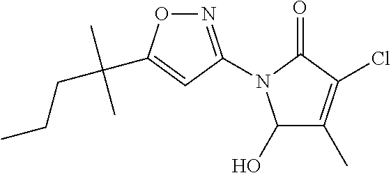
N1=C(N2C(O)C(C)=C(Cl)C2=O)C=C(C(CCC)(C)C)O1
